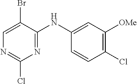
C1(Cl)=NC=C(Br)C(NC2=CC([OMe])=C(Cl)C=C2)=N1
